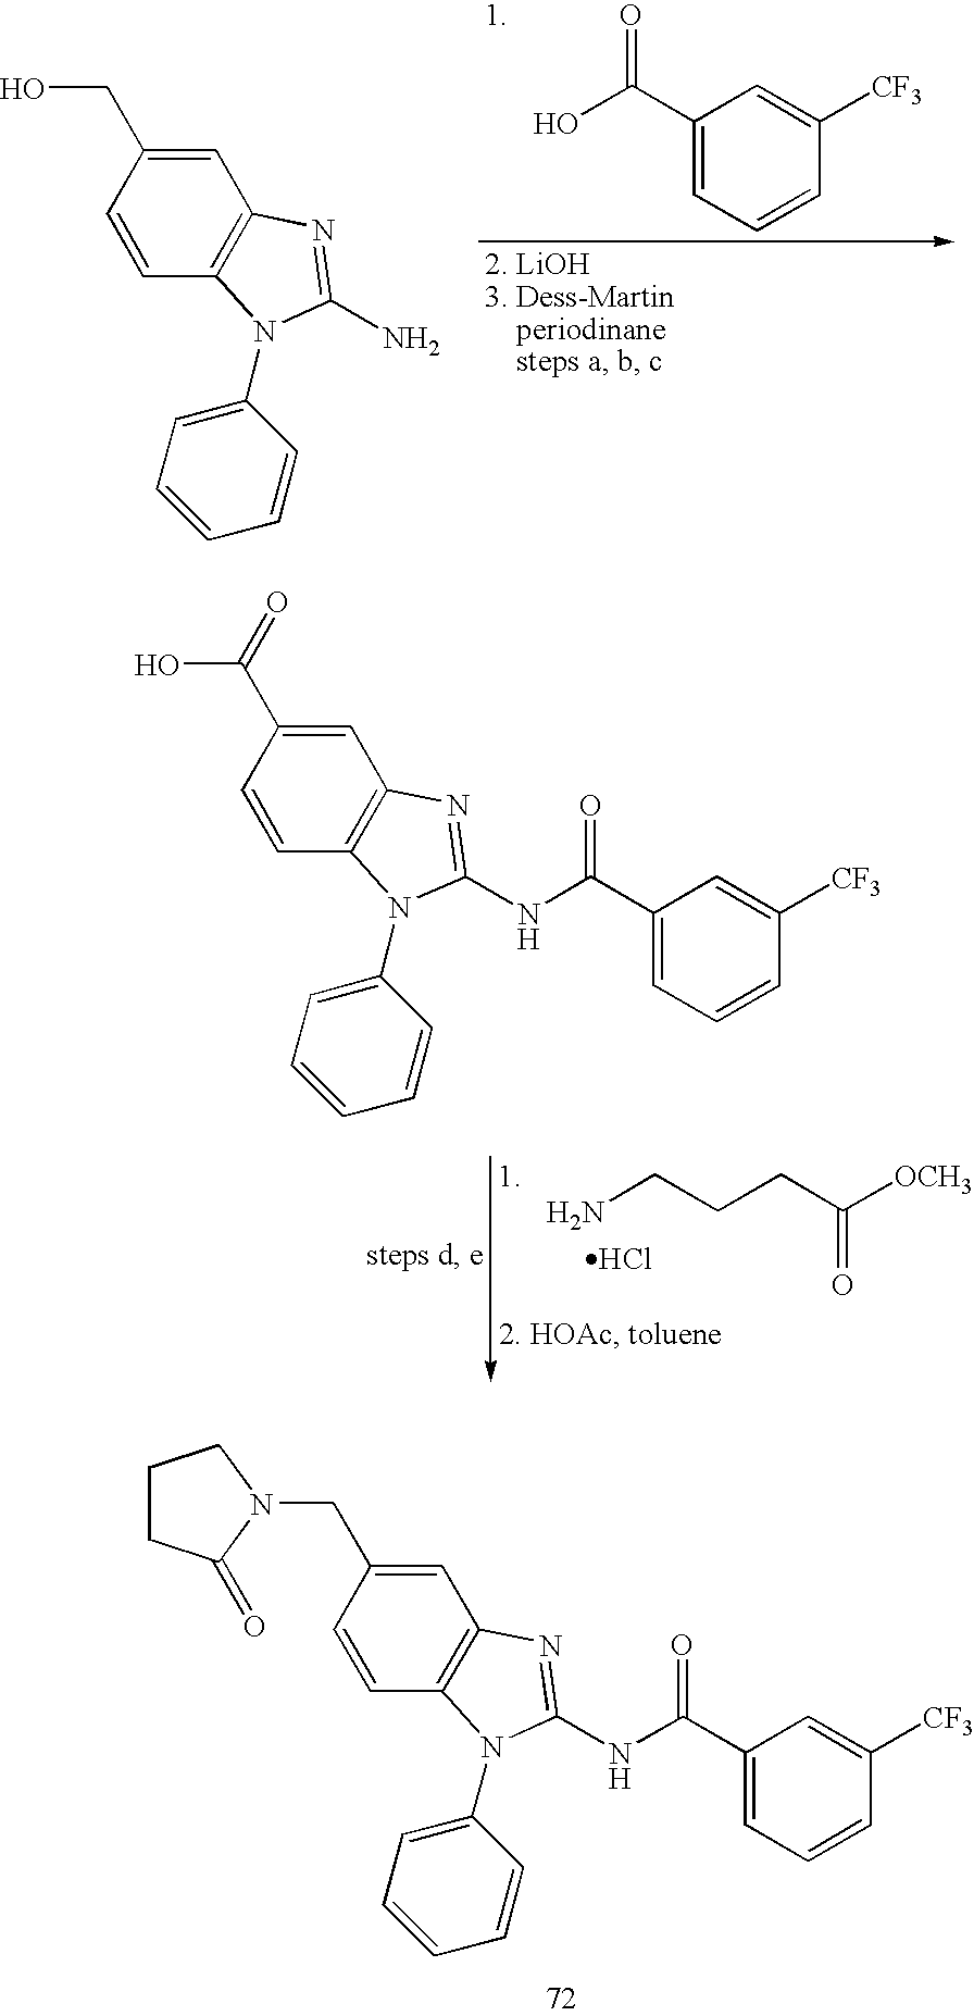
C12=C(C=CC(CN3CCCC3=O)=C1)N(C1=CC=CC=C1)C(NC(C1=CC=CC([CF3])=C1)=O)=N2.C1(C(=O)O)=CC=CC([CF3])=C1.C12=C(C=CC(CO)=C1)N(C1=CC=CC=C1)C(N)=N2.NCCCC(=O)[OCH3].Cl.C12=C(C=CC(C(O)=O)=C1)N(C1=CC=CC=C1)C(NC(C1=CC=CC([CF3])=C1)=O)=N2
